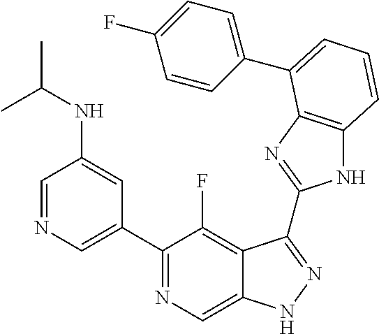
C1=NC=C(C2=NC=C3C(=C2F)C(C2=NC4=C(N2)C=CC=C4C2=CC=C(F)C=C2)=NN3)C=C1NC(C)C
